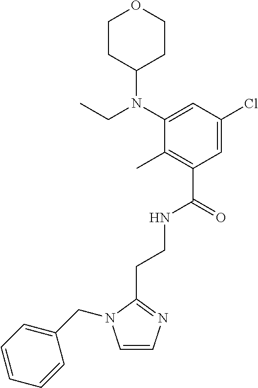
C(CNC(C1=C(C)C(N(C2CCOCC2)CC)=CC(Cl)=C1)=O)C1=NC=CN1CC1=CC=CC=C1
